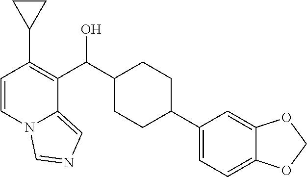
C1=CN2C(=CN=C2)C(C(C2CCC(C3=CC=C4C(=C3)OCO4)CC2)O)=C1C1CC1
